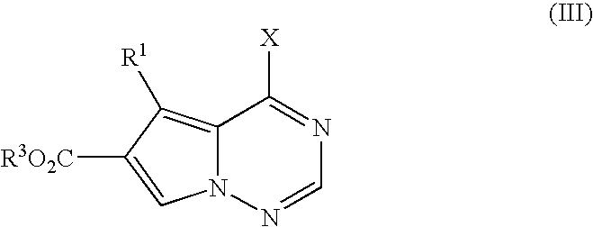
C12=C([R1])C([R3O2C])=CN1N=CN=C2[X]
